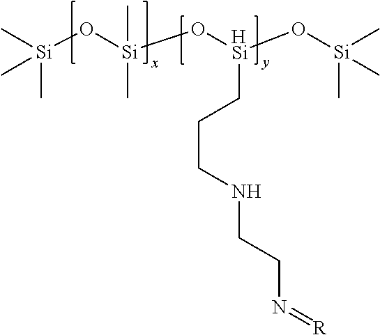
[Si](O[Si](O[HSi](O[Si](C)(C)C)CCCNCCN=[R])(C)C)(C)(C)C
